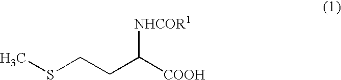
S(CCC([COOH])[NHCOR1])C
